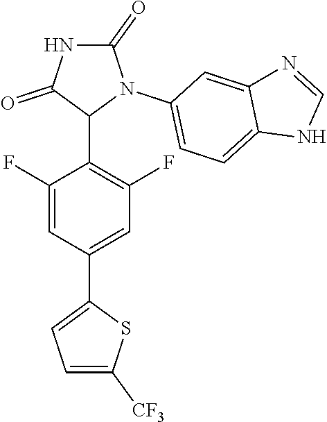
C1(F)=CC(C2=CC=C([CF3])S2)=CC(F)=C1C1N(C2=CC=C3C(=C2)N=CN3)C(=O)NC1=O
